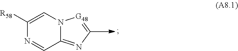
[G48]1=CN=C2N1C=C([R58])N=C2
